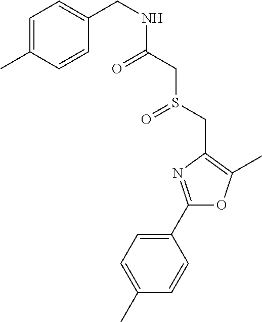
C1(C)=CC=C(C2=NC(CS(=O)CC(=O)NCC3=CC=C(C)C=C3)=C(C)O2)C=C1
